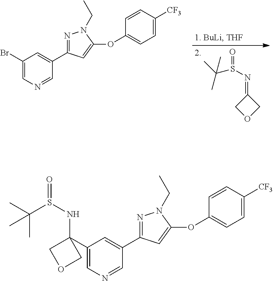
C1(Br)=CN=CC(C2=NN(CC)C(OC3=CC=C([CF3])C=C3)=C2)=C1.C1(=NS(=O)C(C)(C)C)COC1.C1(C2(NS(=O)C(C)(C)C)COC2)=CN=CC(C2=NN(CC)C(OC3=CC=C([CF3])C=C3)=C2)=C1
